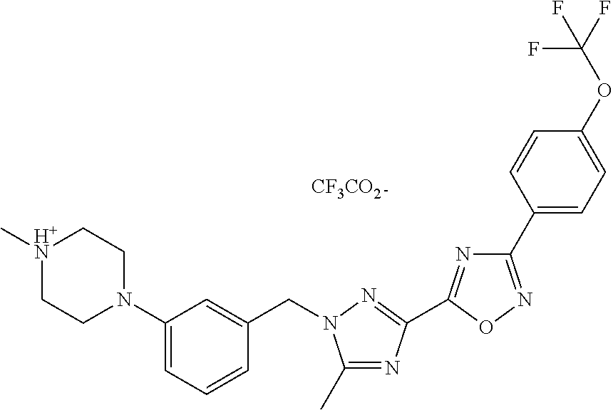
C1(C)=NC(C2=NC(C3=CC=C(OC(F)(F)F)C=C3)=NO2)=NN1CC1=CC(N2CC[H+N](C)CC2)=CC=C1.[CF3CO2]
